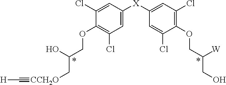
C1(Cl)=CC([X]C2=CC(Cl)=C(OCC([W])CO)C(Cl)=C2)=CC(Cl)=C1OCC(O)C[CCH2O]#C[H]
